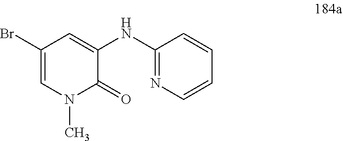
C1(Br)=CN(C)C(=O)C(NC2=NC=CC=C2)=C1
